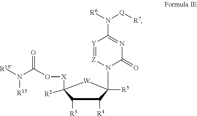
[Y]1=[Z]N(C2([R5])C([R4])C([R3])C([X]OC(N([R15])[R15])=O)([R2])[W]2)C(=O)N=C1N([R6])[Q][R7]
